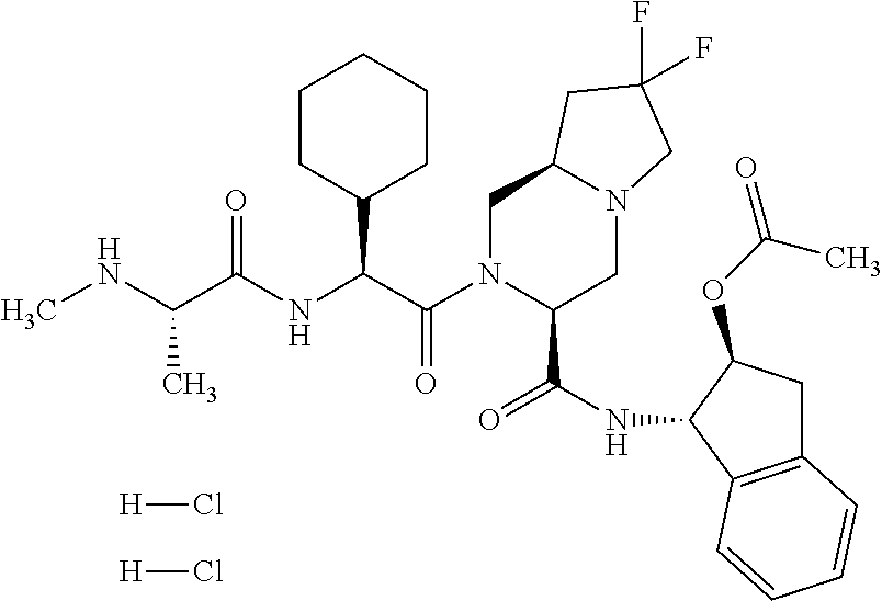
N(C(C)C(NC(C(N1C(C(NC2C3=C(CC2OC(=O)C)C=CC=C3)=O)CN2C(C1)CC(F)(F)C2)=O)C1CCCCC1)=O)C.[H]Cl.[H]Cl
